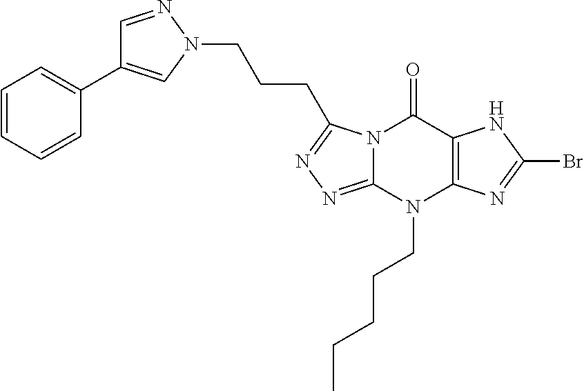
N12C(=NN=C1CCCN1C=C(C3=CC=CC=C3)C=N1)N(CCCCC)C1=C(C2=O)NC(Br)=N1
